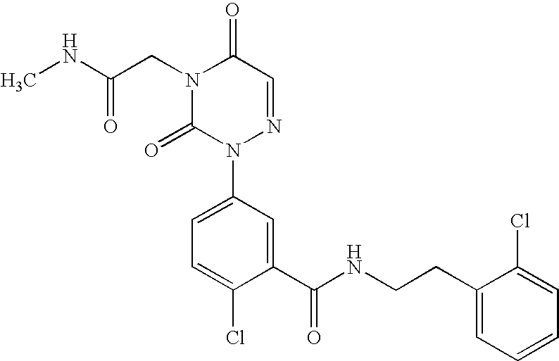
CNC(CN1C(=O)N(C2=CC=C(Cl)C(C(NCCC3=CC=CC=C3Cl)=O)=C2)N=CC1=O)=O
